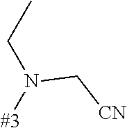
N([#3])(C[CN])CC
